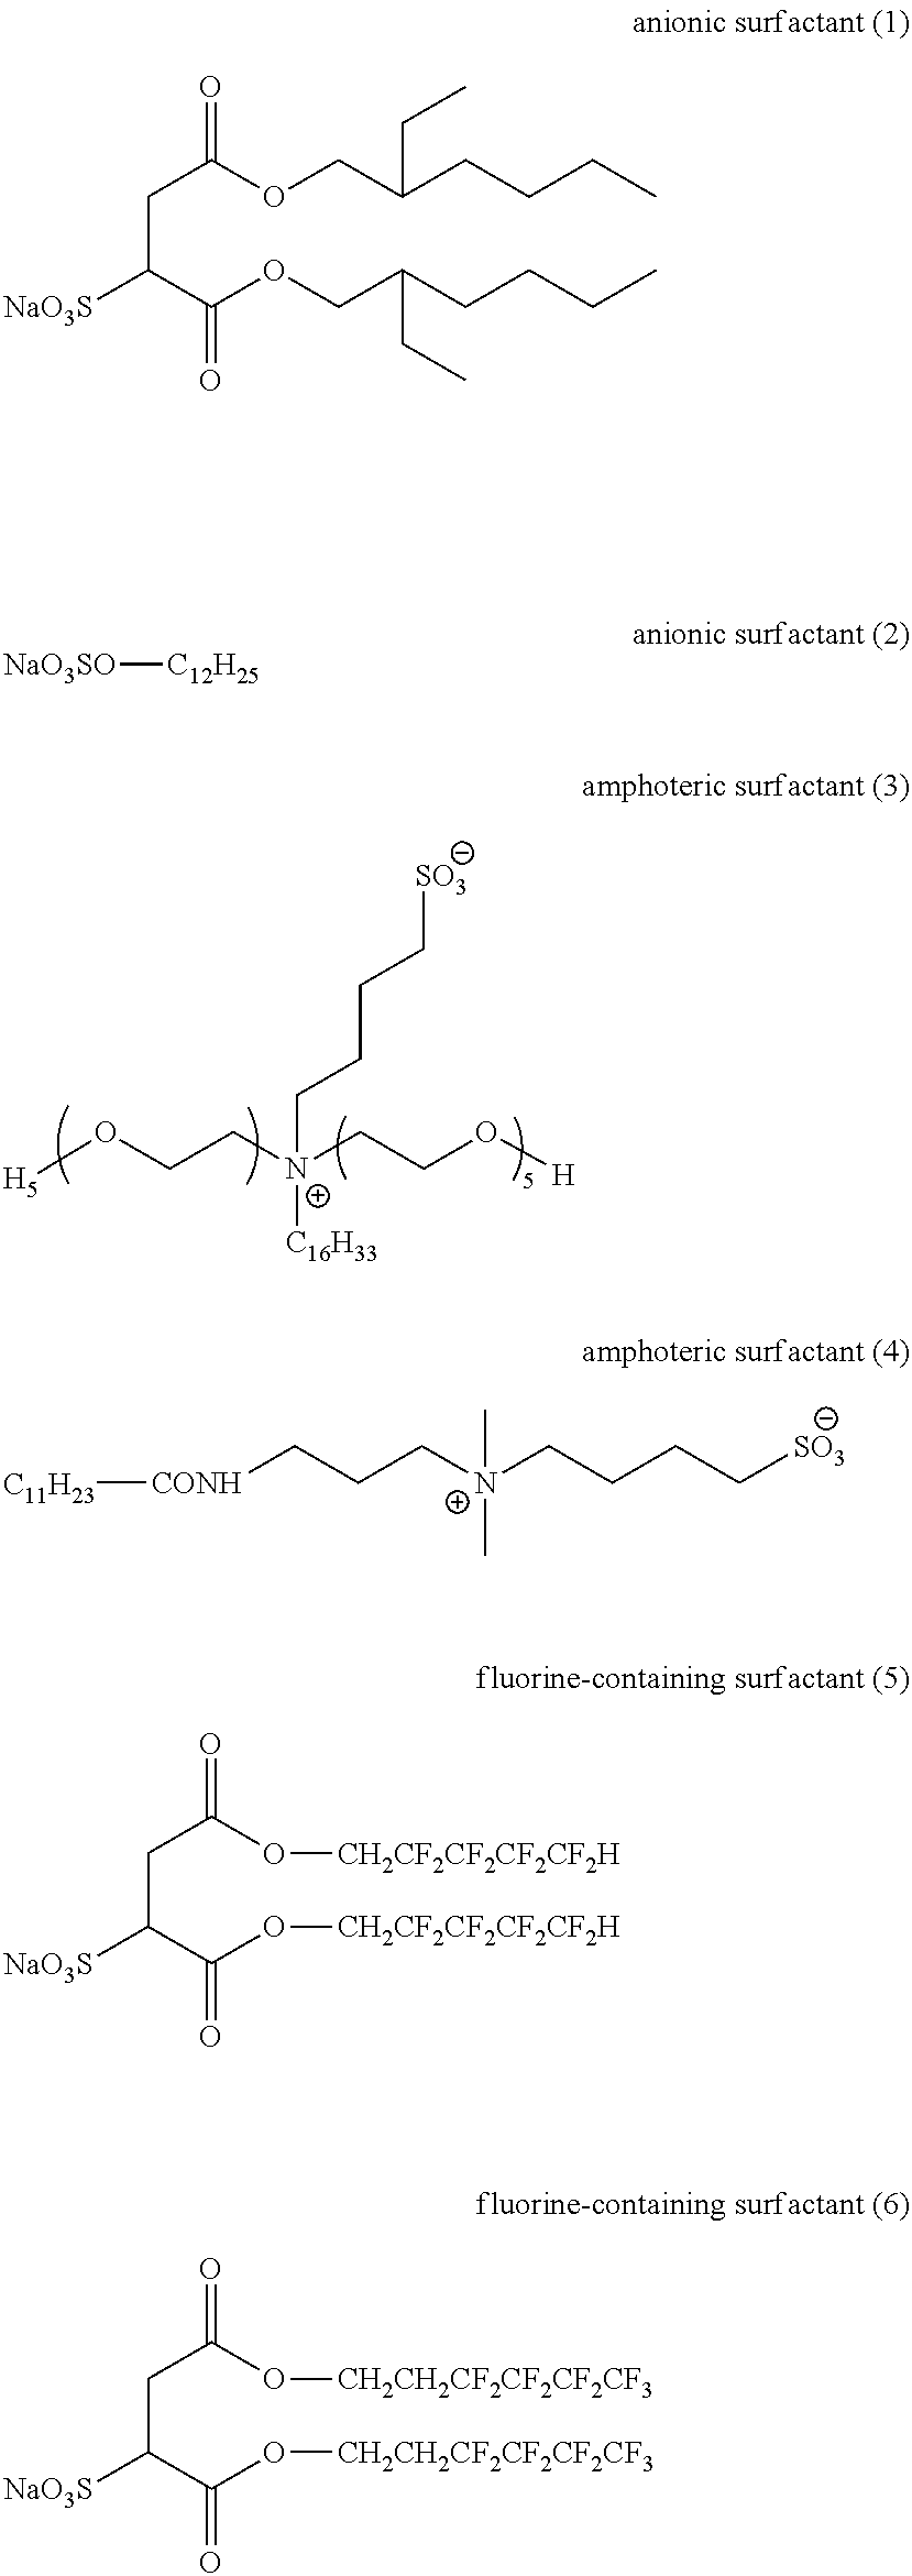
O([H5])CC[N+]([C16H33])(CCO[H])CCCC[SO3].C(C(C(OCC(CCCC)CC)=O)[NaO3S])C(OCC(CCCC)CC)=O.[NaO3SO][C12H25].[C11H23][CONH]CCC[N+](C)(C)CCCC[SO3].C(C(C(O[CH2CF2CF2CF2CF2H])=O)[NaO3S])C(O[CH2CF2CF2CF2CF2H])=O.C(C(C(O[CH2CH2CF2CF2CF2CF3])=O)[NaO3S])C(O[CH2CH2CF2CF2CF2CF3])=O
